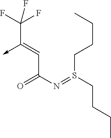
C(C(N=S(CCCC)CCCC)=O)=C(->C)C(F)(F)F
